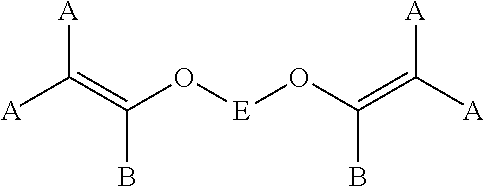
[A]C(=C(O[E]OC(=C([A])[A])B)B)[A]
